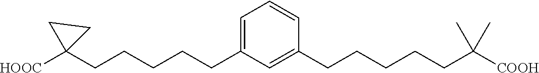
C1=C(CCCCCC2([HOOC])CC2)C=C(CCCCCC([COOH])(C)C)C=C1
